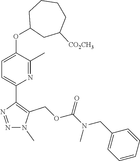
N1(C)N=NC(C2=CC=C(OC3CC([CO2CH3])CCCC3)C(C)=N2)=C1COC(N(CC1=CC=CC=C1)C)=O
